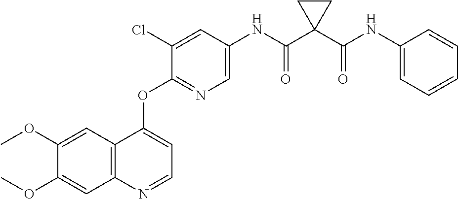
C1=C(OC)C(OC)=CC2=C1C(OC1=NC=C(NC(C3(C(NC4=CC=CC=C4)=O)CC3)=O)C=C1Cl)=CC=N2
